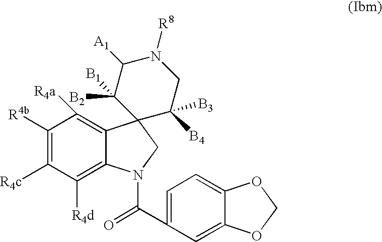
C1([R4b])=C([R4c])C([R4d])=C2C(=C1[R4a])C1(CN2C(=O)C2=CC=C3C(=C2)OCO3)C([B4])([B3])CN([R8])C([A1])C1([B1])[B2]
